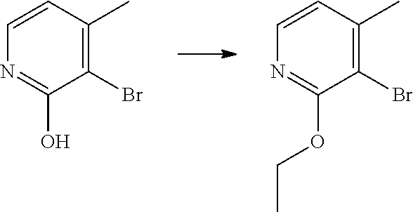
C1(Br)=C(C)C=CN=C1O.C1(Br)=C(C)C=CN=C1OCC
